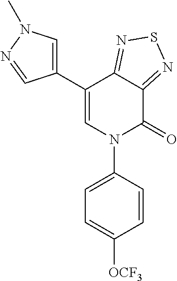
C12=NSN=C1C(C1=CN(C)N=C1)=CN(C1=CC=C([OCF3])C=C1)C2=O
